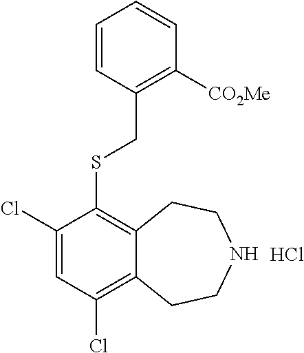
C1(Cl)=CC(Cl)=C2C(=C1SCC1=C([CO2Me])C=CC=C1)CCNCC2.Cl
